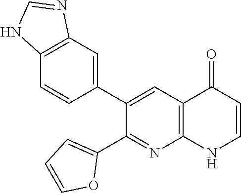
C12=C(C=C(C3=CC4=C(N=C3C3=CC=CO3)NC=CC4=O)C=C1)N=CN2
